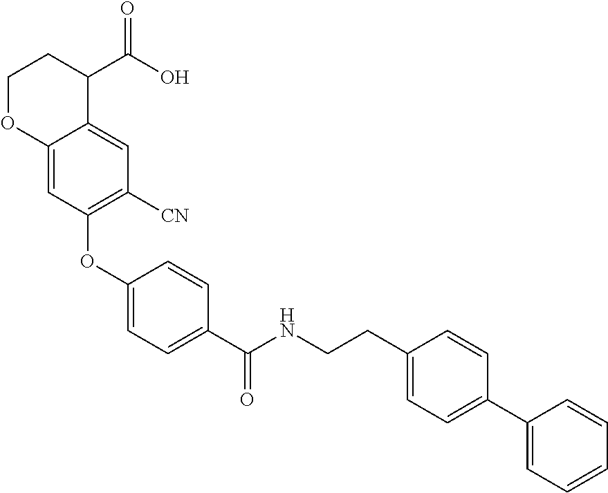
C1(OC2=C([CN])C=C3C(=C2)OCCC3C(O)=O)=CC=C(C(NCCC2=CC=C(C3=CC=CC=C3)C=C2)=O)C=C1
